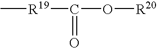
C[R19]C(=O)O[R20]
